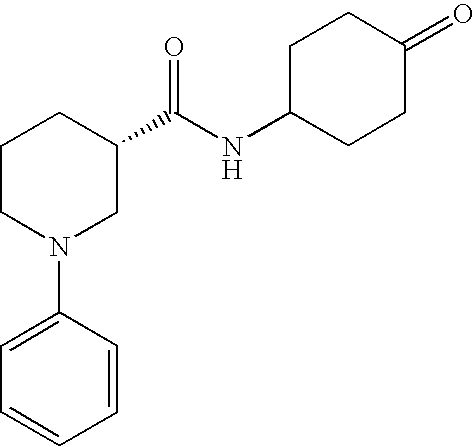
C1(N2CC(C(NC3CCC(=O)CC3)=O)CCC2)=CC=CC=C1
